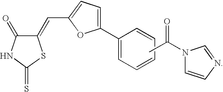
CC(N1C=CN=C1)=O.C1(=O)C(=CC2=CC=C(C3=CC=CC=C3)O2)SC(=S)N1
